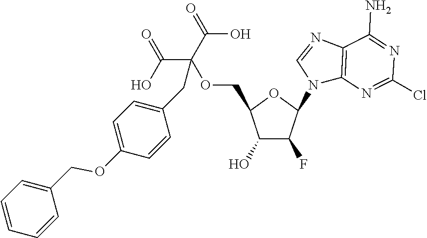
C1(O)C(F)C(N2C3=C(N=C2)C(N)=NC(Cl)=N3)OC1COC(C(O)=O)(C(O)=O)CC1=CC=C(OCC2=CC=CC=C2)C=C1
